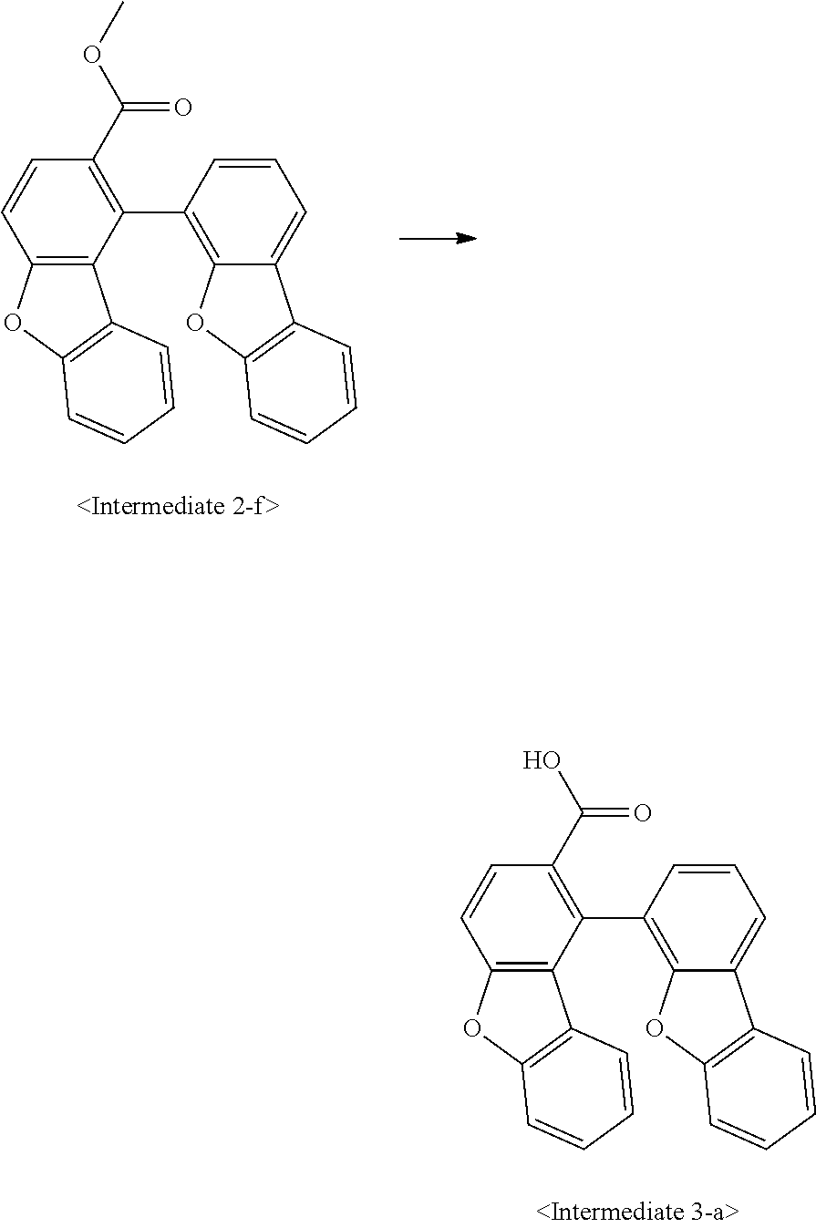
C1=CC2=C(C(C3=C4C(=CC=C3)C3=C(O4)C=CC=C3)=C1C(OC)=O)C1=C(O2)C=CC=C1.C1=CC2=C(C(C3=C4C(=CC=C3)C3=C(O4)C=CC=C3)=C1C(O)=O)C1=C(O2)C=CC=C1
